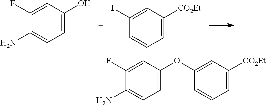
C1(F)=CC(OC2=CC([CO2Et])=CC=C2)=CC=C1N.C1(F)=CC(O)=CC=C1N.C1(I)=CC([CO2Et])=CC=C1
